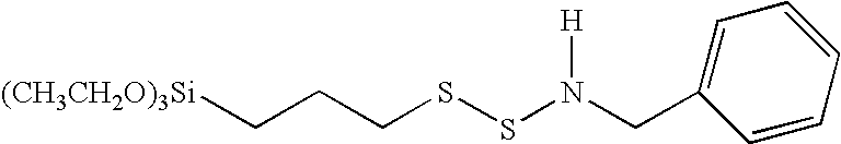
C1=C(CN(SSCCC[(CH3CH2O)3Si])[H])C=CC=C1
